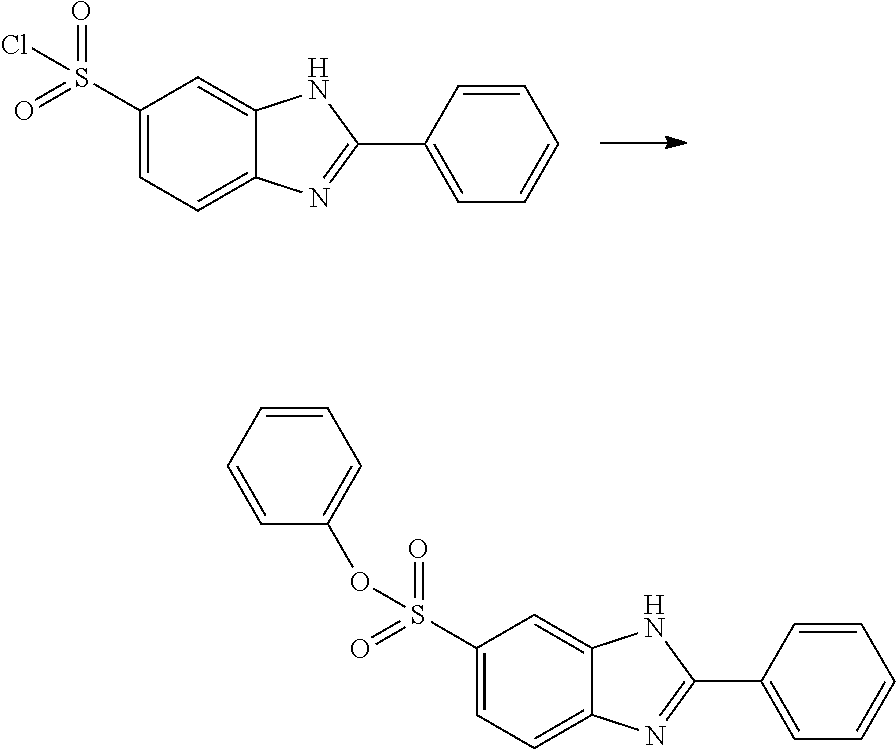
C1(S(=O)(=O)Cl)=CC=C2C(=C1)NC(C1=CC=CC=C1)=N2.C1(S(=O)(=O)OC2=CC=CC=C2)=CC=C2C(=C1)NC(C1=CC=CC=C1)=N2
